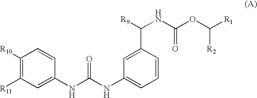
C1([R10])=C([R11])C=C(NC(NC2=CC=CC(C([R9])NC(OC([R1])[R2])=O)=C2)=O)C=C1
